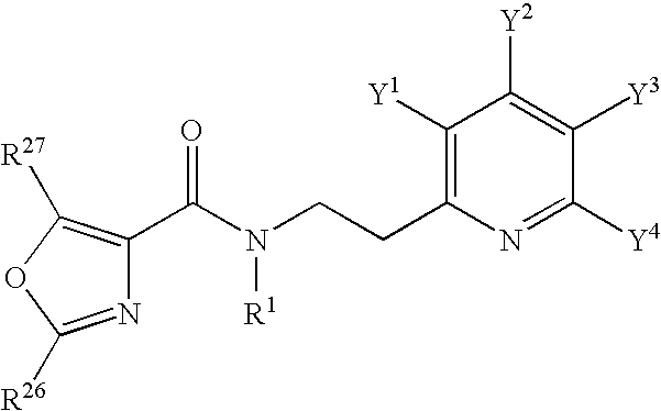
N1=C([R26])OC([R27])=C1C(=O)N([R1])CCC1=C([Y1])C([Y2])=C([Y3])C([Y4])=N1
